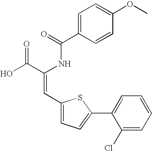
C1=C(C(=O)NC(C(O)=O)=CC2=CC=C(C3=CC=CC=C3Cl)S2)C=CC(OC)=C1
